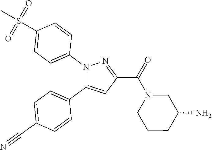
C1=C(C#N)C=CC(C2=CC(C(=O)N3CCCC(N)C3)=NN2C2=CC=C(S(=O)(=O)C)C=C2)=C1
